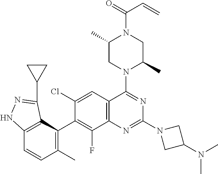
C12=C(C(C3=C(F)C4=C(C=C3Cl)C(N3C(C)CN(C(C=C)=O)C(C)C3)=NC(N3CC(N(C)C)C3)=N4)=C(C)C=C1)C(C1CC1)=NN2
